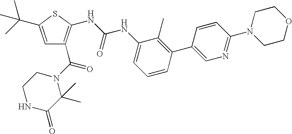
C1=C(C(C)(C)C)SC(NC(NC2=CC=CC(C3=CN=C(N4CCOCC4)C=C3)=C2C)=O)=C1C(N1CCNC(=O)C1(C)C)=O
